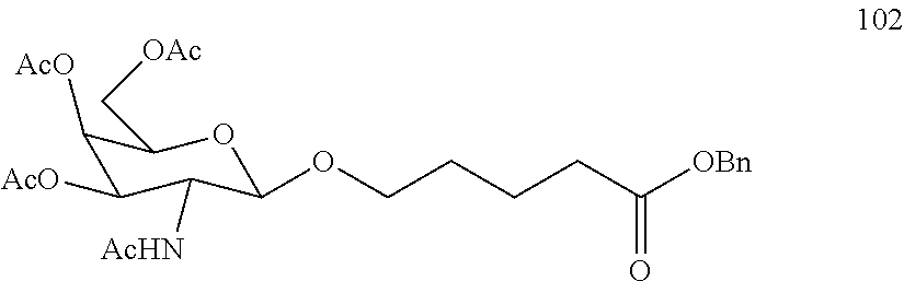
C1([AcO])C([AcO])C([AcHN])C(OCCCCC([OBn])=O)OC1C[OAc]
